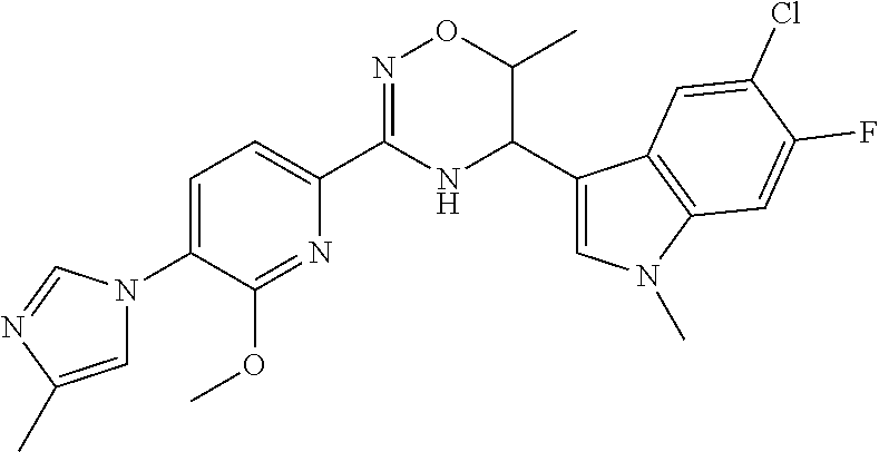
C1(C2=CC=C(N3C=C(C)N=C3)C(OC)=N2)=NOC(C)C(C2=CN(C)C3=C2C=C(Cl)C(F)=C3)N1
